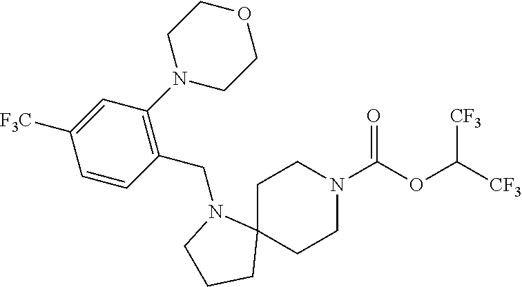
C1C2(CCN(C(OC([CF3])[CF3])=O)C1)N(CC1=C(N3CCOCC3)C=C([F3C])C=C1)CCC2
